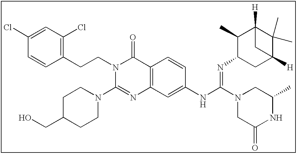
C1(Cl)=CC(Cl)=C(CCN2C(N3CCC(CO)CC3)=NC3=C(C2=O)C=CC(NC(=NC2CC4([H])C(C)(C)C([H])(C2C)C4)N2CC(=O)NC(C)C2)=C3)C=C1
